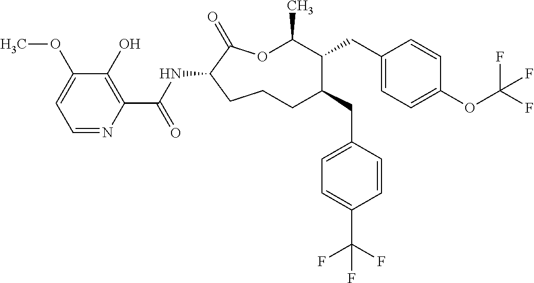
O1C(C)C(CC2=CC=C(OC(F)(F)F)C=C2)C(CC2=CC=C(C(F)(F)F)C=C2)CCCC(NC(C2=C(O)C(OC)=CC=N2)=O)C1=O
